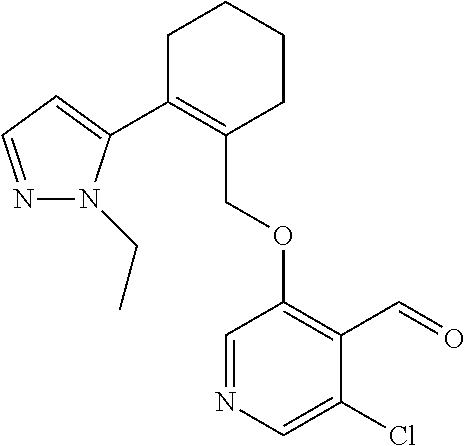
C1C(C2=CC=NN2CC)=C(COC2=C(C=O)C(Cl)=CN=C2)CCC1
